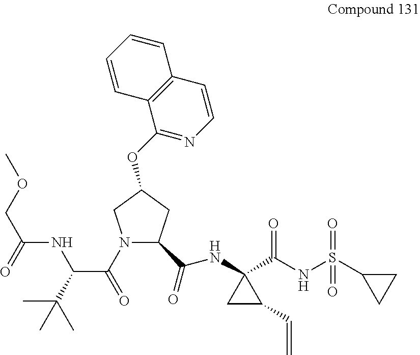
N1(C(=O)C(C(C)(C)C)NC(COC)=O)C(C(=O)NC2(C(NS(C3CC3)(=O)=O)=O)CC2C=C)CC(OC2=NC=CC3=C2C=CC=C3)C1
